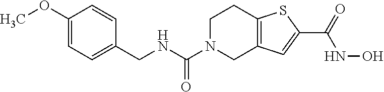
COC1=CC=C(CNC(N2CC3=C(CC2)SC(C(=O)NO)=C3)=O)C=C1
